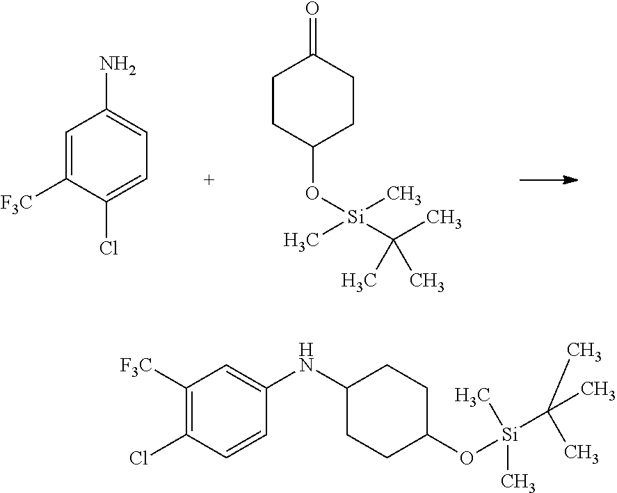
C1=C([F3C])C(Cl)=CC=C1N.C1CC(O[Si](C)(C)C(C)(C)C)CCC1=O.C1([F3C])=C(Cl)C=CC(NC2CCC(O[Si](C)(C)C(C)(C)C)CC2)=C1
